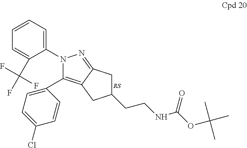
N1(C2=CC=CC=C2C(F)(F)F)C(C2=CC=C(Cl)C=C2)=C2C(=N1)CC(CCNC(OC(C)(C)C)=O)C2
